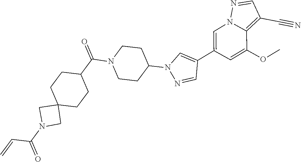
C1=C(C2=CN(C3CCN(C(C4CCC5(CC4)CN(C(=O)C=C)C5)=O)CC3)N=C2)C=C(OC)C2=C(C#N)C=NN12
